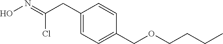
C1(CC(=NO)Cl)=CC=C(COCCCC)C=C1
